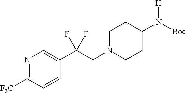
N1=C([F3C])C=CC(C(CN2CCC(N([Boc])[H])CC2)(F)F)=C1
